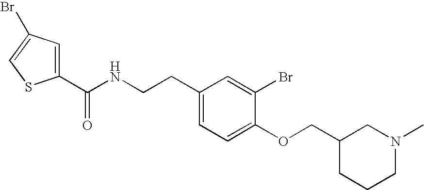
C1(C(NCCC2=CC=C(OCC3CN(C)CCC3)C(Br)=C2)=O)=CC(Br)=CS1
